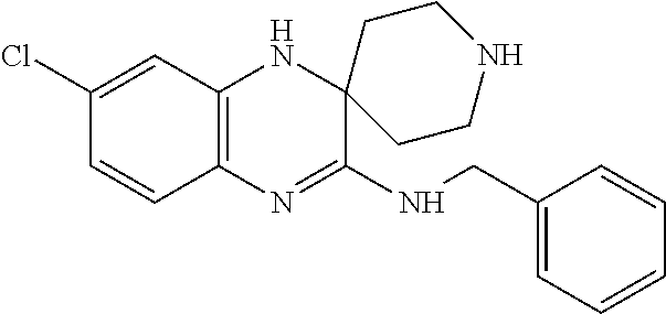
C12=C(N=C(NCC3=CC=CC=C3)C3(N1)CCNCC3)C=CC(Cl)=C2
